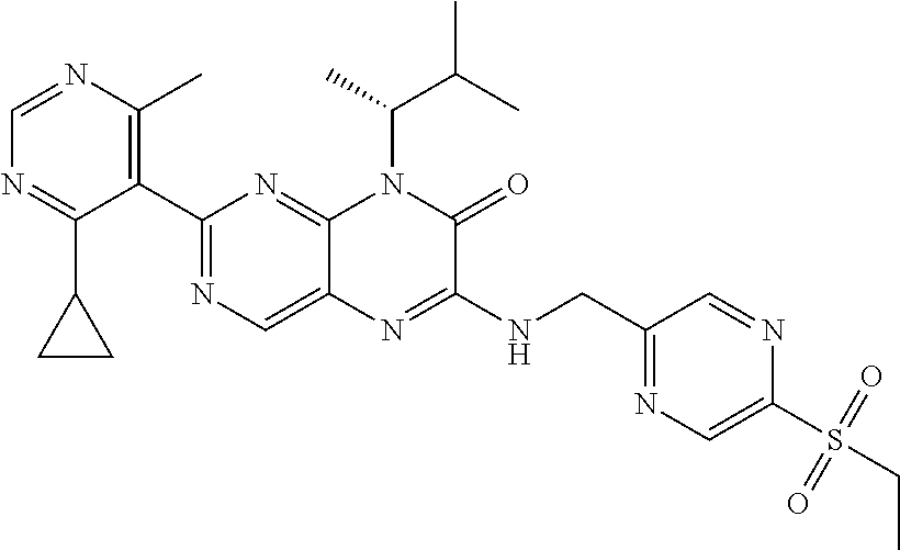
C1(C2=NC=C3C(=N2)N(C(C)C(C)C)C(=O)C(NCC2=NC=C(S(CC)(=O)=O)N=C2)=N3)=C(C)N=CN=C1C1CC1
